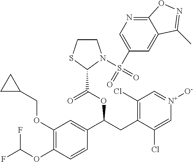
C1(OCC2CC2)=C(OC(F)F)C=CC(C(CC2=C(Cl)C=[N+]([O-])C=C2Cl)OC(=O)C2SCCN2S(=O)(C2=CN=C3C(=C2)C(C)=NO3)=O)=C1
